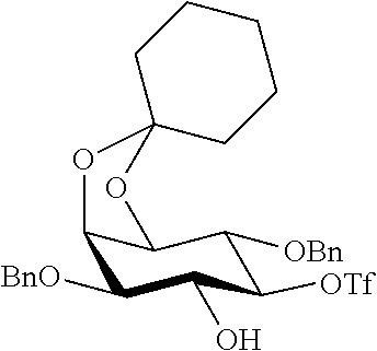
C12C([BnO])C(O)C([OTf])C([OBn])C1OC1(O2)CCCCC1
